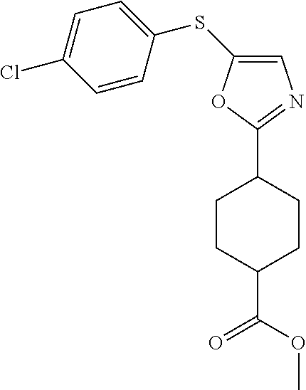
C1CC(C(OC)=O)CCC1C1=NC=C(SC2=CC=C(Cl)C=C2)O1
